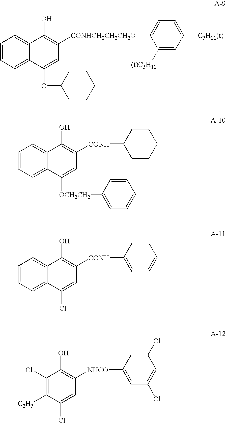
C1([(t)C5H11])=CC([C5H11(t)])=CC=C1[CONHCH2CH2CH2O]C1=C(O)C2=CC=CC=C2C(OC2CCCCC2)=C1.C1=CC=C2C(=C1)C(O)=C([CONH]C1CCCCC1)C=C2[OCH2CH2]C1=CC=CC=C1.C1=CC=C2C(=C1)C(O)=C([CONH]C1=CC=CC=C1)C=C2Cl.C1([C2H5])=C(Cl)C(O)=C([NHCO]C2=CC(Cl)=CC(Cl)=C2)C=C1Cl
